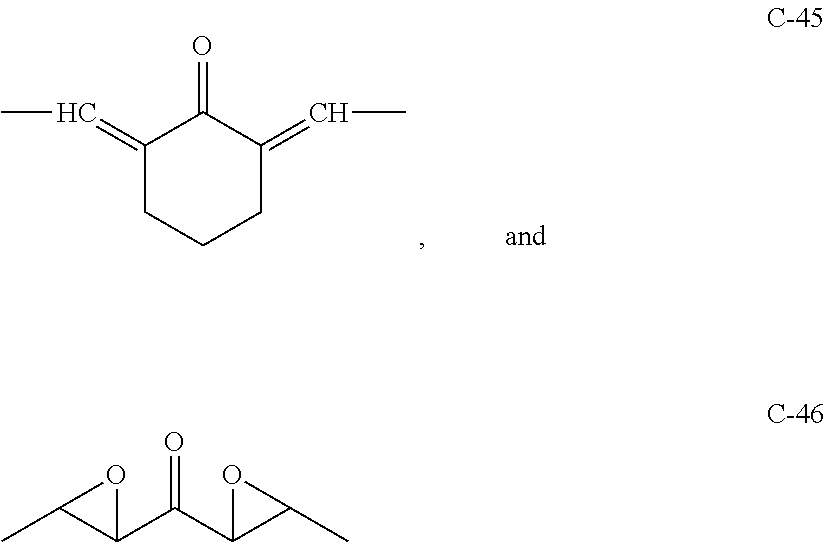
C1(=CC)CCCC(=CC)C1=O.C1(C(C2C(C)O2)=O)OC1C
